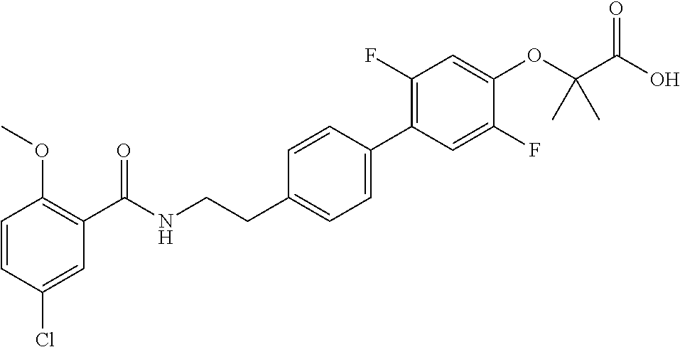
C1=CC(Cl)=CC(C(NCCC2=CC=C(C3=C(F)C=C(OC(C(O)=O)(C)C)C(F)=C3)C=C2)=O)=C1OC
